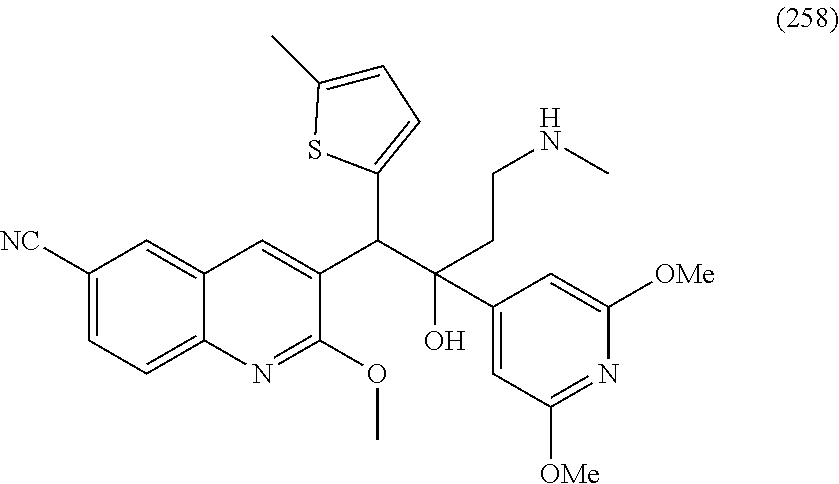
C1([NC])=CC=C2C(=C1)C=C(C(C(CCNC)(O)C1=CC([OMe])=NC([OMe])=C1)C1=CC=C(C)S1)C(OC)=N2
